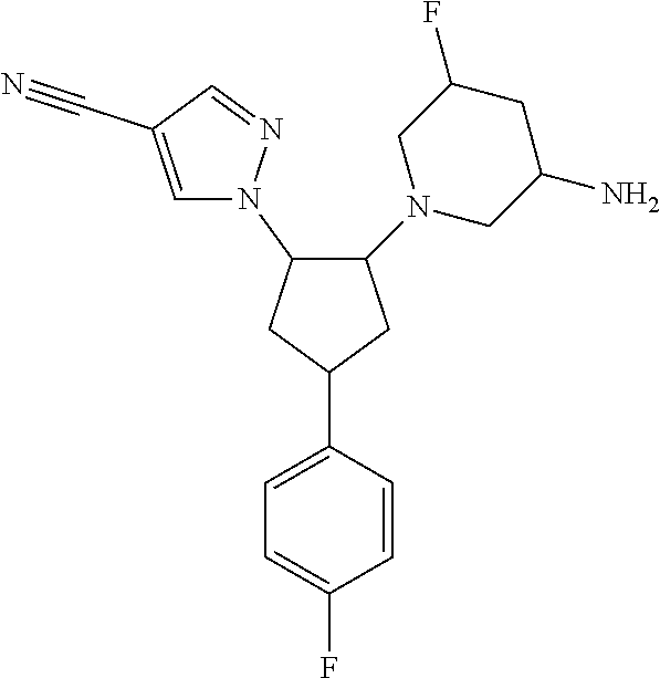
C1=C(F)C=CC(C2CC(N3C=C(C#N)C=N3)C(N3CC(N)CC(F)C3)C2)=C1
